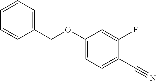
C1(OCC2=CC=CC=C2)=CC=C(C#N)C(F)=C1
